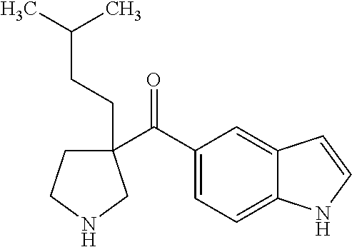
C(=O)(C1(CCC(C)C)CCNC1)C1=CC=C2C(=C1)C=CN2
